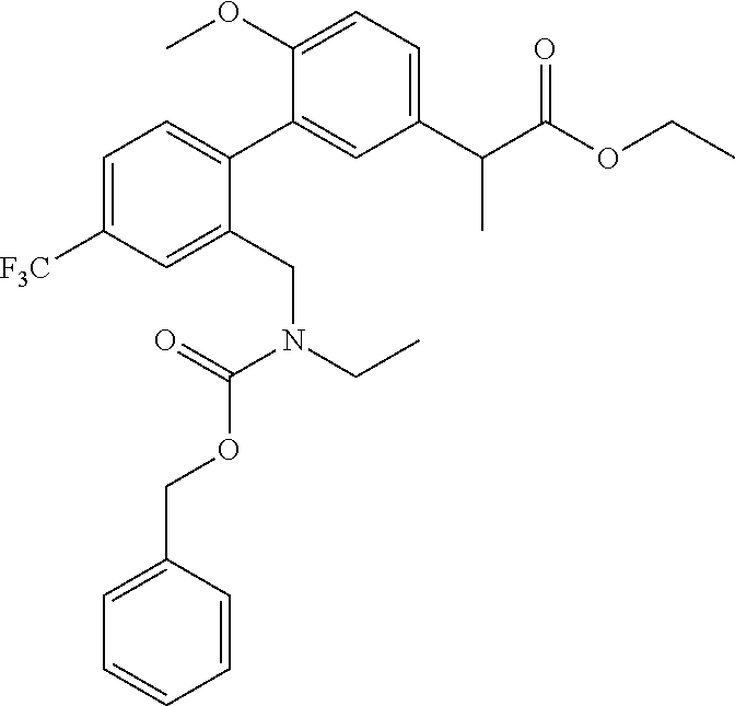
C1(C(C(OCC)=O)C)=CC=C(OC)C(C2=CC=C([F3C])C=C2CN(CC)C(=O)OCC2=CC=CC=C2)=C1
